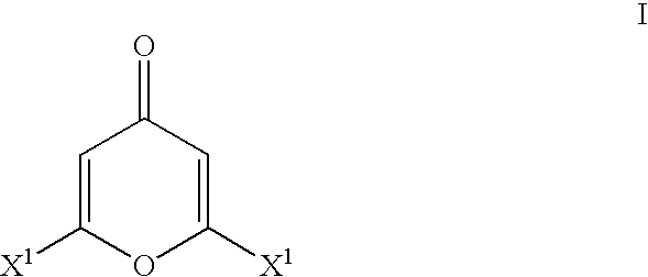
C1=C([X1])OC([X1])=CC1=O
